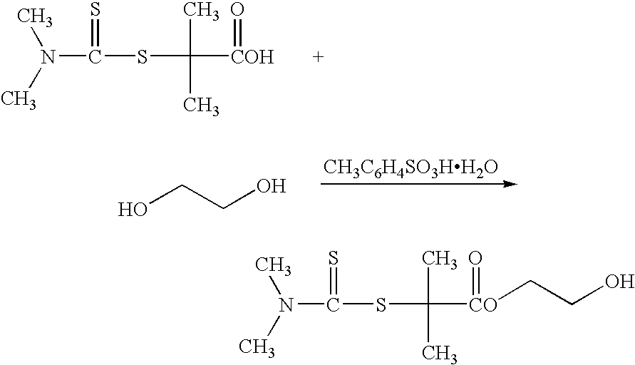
N(C(SC([COH]=O)(C)C)=S)(C)C.OCCO.[CH3C6H4SO3HH2O].N(C(SC([CO](=O)CCO)(C)C)=S)(C)C
